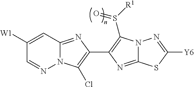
N12C(=NC(C3=C(S([R1])=O)N4C(=N3)SC([Y6])=N4)=C1Cl)C=C([W1])C=N2
